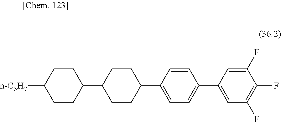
C1CC([n-C3H7])CCC1C1CCC(C2=CC=C(C3=CC(F)=C(F)C(F)=C3)C=C2)CC1
